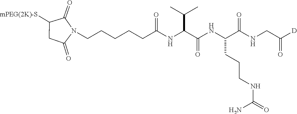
C1([mPEG(2K)-S])CC(=O)N(CCCCCC(NC(C(NC(C(NCC([D])=O)=O)CCCNC(=O)N)=O)C(C)C)=O)C1=O
